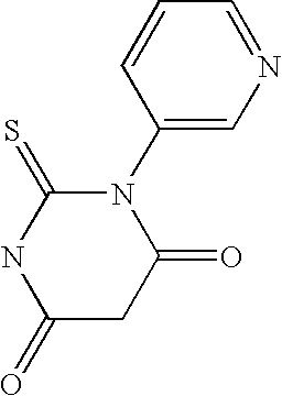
N1=CC=CC(N2C(=O)CC(=O)NC2=S)=C1
